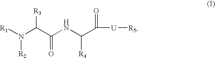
N(C(C(NC(C(=O)[U][R5])[R4])=O)[R3])([R1])[R2]
